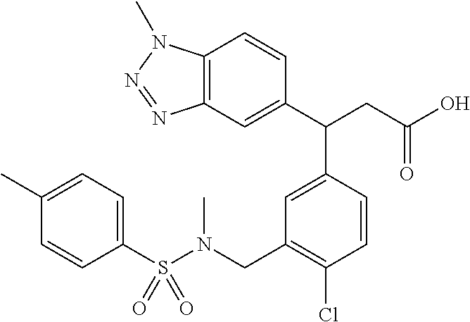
N(CC1=C(Cl)C=CC(C(C2=CC3=C(C=C2)N(C)N=N3)CC(O)=O)=C1)(S(C1=CC=C(C)C=C1)(=O)=O)C
